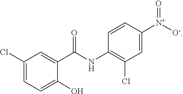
C1(Cl)=CC=C(O)C(C(NC2=C(Cl)C=C([N+]([O-])=O)C=C2)=O)=C1
